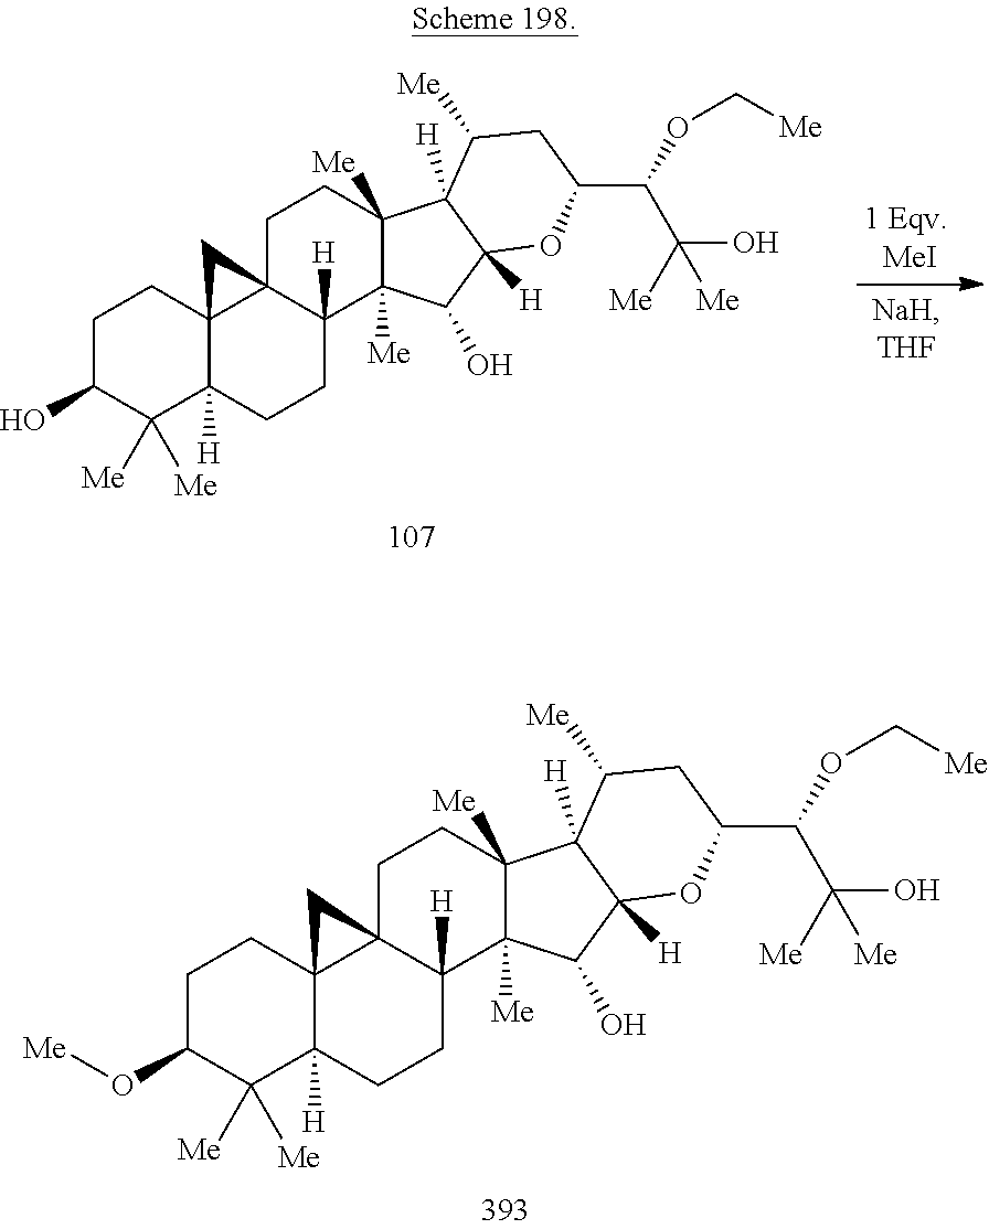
C1C(O[Me])C([Me])([Me])C2([H])C3(C1)C1(C([H])(CC2)C2([Me])C([Me])(CC1)C1([H])C([H])(C2O)OC(C(OC[Me])C([Me])(O)[Me])CC1[Me])C3.C1C(O)C([Me])([Me])C2([H])C3(C1)C1(C([H])(CC2)C2([Me])C([Me])(CC1)C1([H])C([H])(C2O)OC(C(OC[Me])C([Me])(O)[Me])CC1[Me])C3
